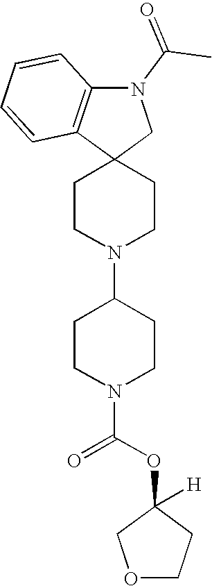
C1CN(C2CCN(C(OC3([H])COCC3)=O)CC2)CCC12CN(C(C)=O)C1=C2C=CC=C1
